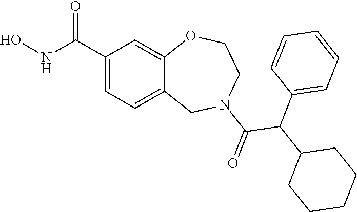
C1(C(NO)=O)=CC=C2C(=C1)OCCN(C(=O)C(C1CCCCC1)C1=CC=CC=C1)C2
